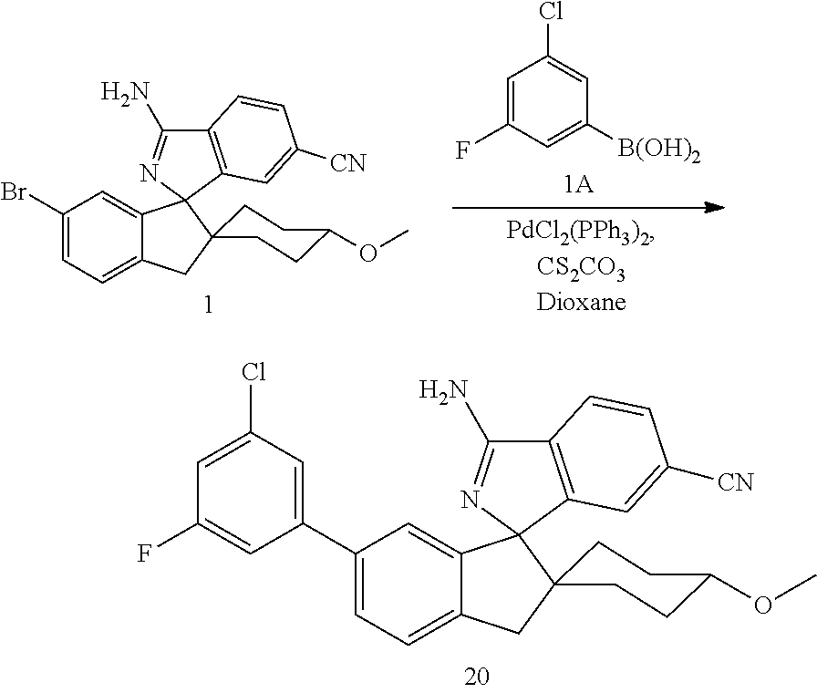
C1(Br)=CC=C2C(=C1)C1(N=C(N)C3=C1C=C([CN])C=C3)C1(C2)CCC(OC)CC1.C1=C(F)C=C([B(OH)2])C=C1Cl.C1(C2=CC(Cl)=CC(F)=C2)=CC=C2C(=C1)C1(N=C(N)C3=C1C=C([CN])C=C3)C1(C2)CCC(OC)CC1
